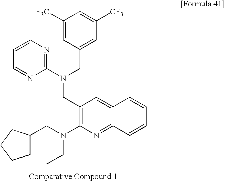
C1=CN=C(N(CC2=CC([CF3])=CC([F3C])=C2)CC2=C(N(CC3CCCC3)CC)N=C3C(=C2)C=CC=C3)N=C1
